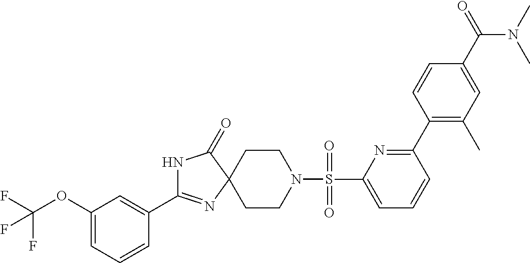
N1C(=O)C2(N=C1C1=CC(OC(F)(F)F)=CC=C1)CCN(S(=O)(=O)C1=CC=CC(C3=C(C)C=C(C(=O)N(C)C)C=C3)=N1)CC2
